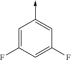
C<-C1=CC(F)=CC(F)=C1
